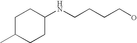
C1(NCCCCO)CCC(C)CC1
